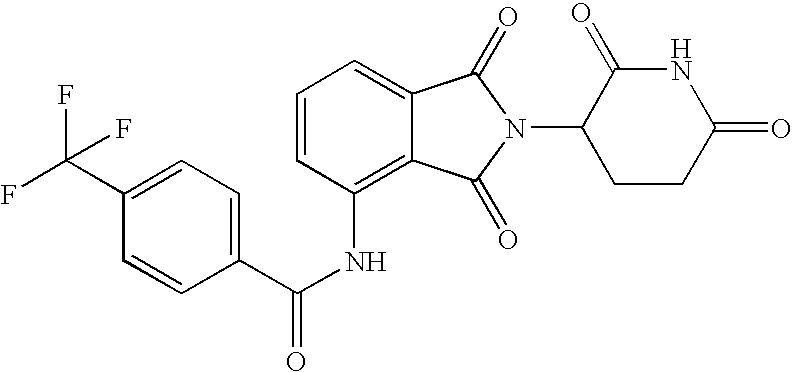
C1=CC=C2C(=C1NC(C1=CC=C(C(F)(F)F)C=C1)=O)C(=O)N(C1CCC(=O)NC1=O)C2=O
